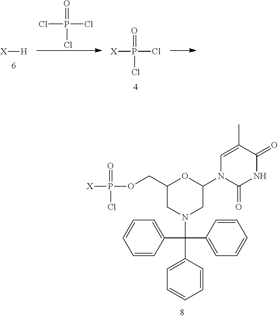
[X][H].[X]P(Cl)(=O)Cl.ClP(Cl)(=O)Cl.C1(C(C2=CC=CC=C2)(N2CC(N3C(=O)NC(=O)C(C)=C3)OC(COP([X])(=O)Cl)C2)C2=CC=CC=C2)=CC=CC=C1
